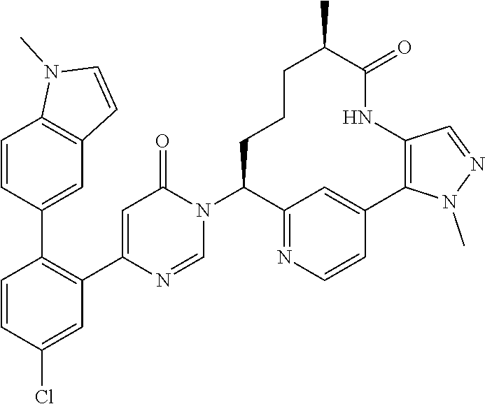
C1=CC(Cl)=CC(C2=CC(=O)N(C3C4=NC=CC(=C4)C4=C(NC(=O)C(C)CCC3)C=NN4C)C=N2)=C1C1=CC2=C(C=C1)N(C)C=C2
